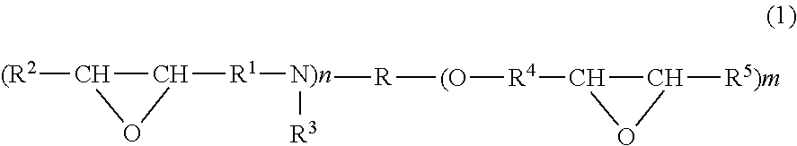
[(R2]C1C([R1][N)n]([R][(O][R4]C2C([R5)m])O2)[R3])O1
